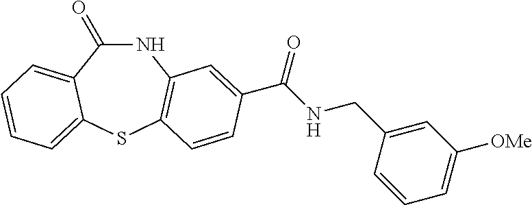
C1(=O)NC2=C(SC3=CC=CC=C13)C=CC(C(NCC1=CC([OMe])=CC=C1)=O)=C2
